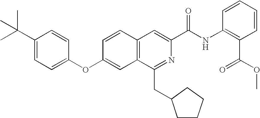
C1=CC(OC2=CC=C(C(C)(C)C)C=C2)=CC2=C1C=C(C(NC1=C(C(OC)=O)C=CC=C1)=O)N=C2CC1CCCC1
